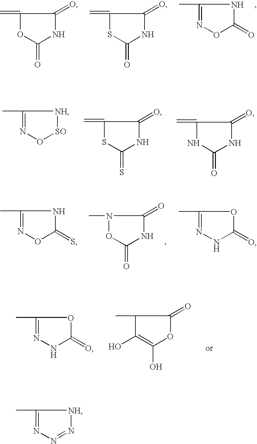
C1(C)=NN=N[NH]1.C1(=C)OC(=O)NC1=O.C1(=C)SC(=O)NC1=O.C1(C)=NOC(=O)N1.C1(C)=NO[SO][NH]1.C1(=C)SC(=S)NC1=O.C1(=C)NC(=O)NC1=O.C1(C)=NOC(=S)N1.C1(C)=NNC(=O)O1.N1(C)OC(=O)NC1=O.C1(C)=NNC(=O)O1.C1(C)C(O)=C(O)OC1=O
